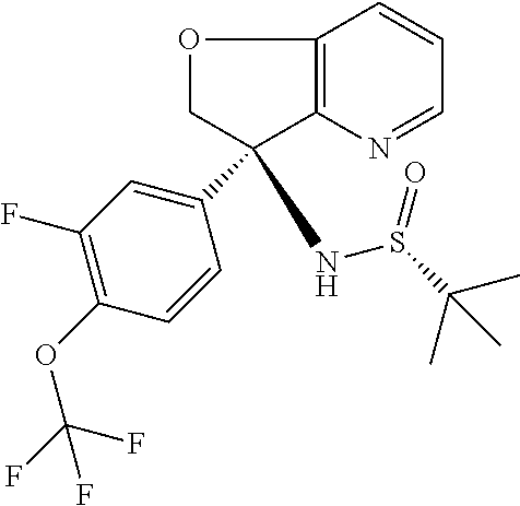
C12=C(N=CC=C1)C(NS(C(C)(C)C)=O)(C1=CC(F)=C(OC(F)(F)F)C=C1)CO2
